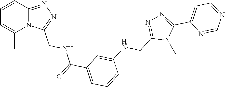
C1=CC2=NN=C(CNC(C3=CC=CC(NCC4=NN=C(C5=CC=NC=N5)N4C)=C3)=O)N2C(C)=C1
